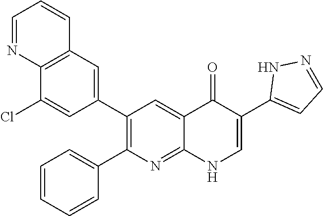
C12=C(C=C(C3=C(C4=CC=CC=C4)N=C4C(=C3)C(=O)C(C3=CC=NN3)=CN4)C=C1Cl)C=CC=N2
